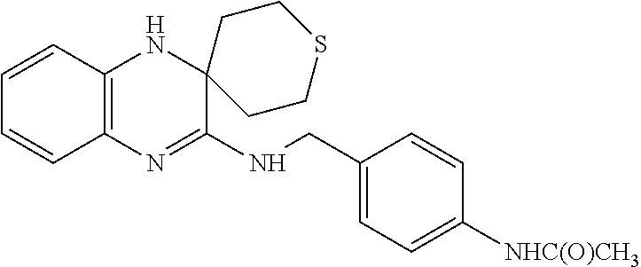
C1=CC2=C(C=C1)N=C(NCC1=CC=C([NHC(O)CH3])C=C1)C1(N2)CCSCC1
